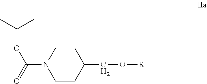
C1CC(CO[R])CCN1C(=O)OC(C)(C)C
